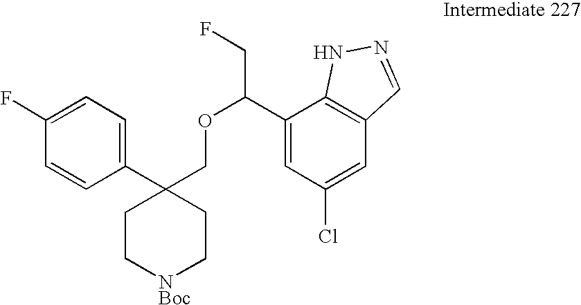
C1(C2(COC(CF)C3=CC(Cl)=CC4=C3NN=C4)CC[NBoc]CC2)=CC=C(F)C=C1
